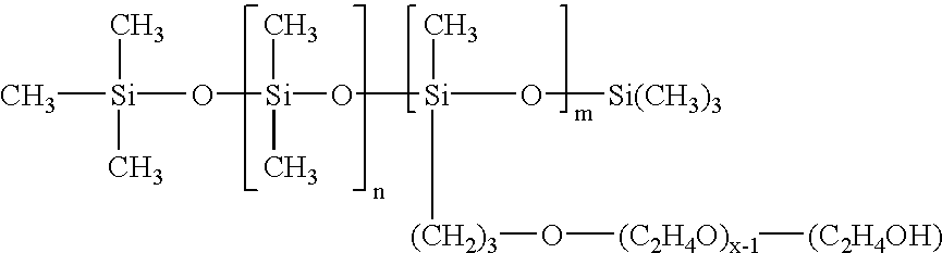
C[Si](O[Si](C)(C)O[Si](O[Si(CH3)3])([(CH2)3]O[(C2H4O)x-1][(C2H4OH)])C)(C)C
